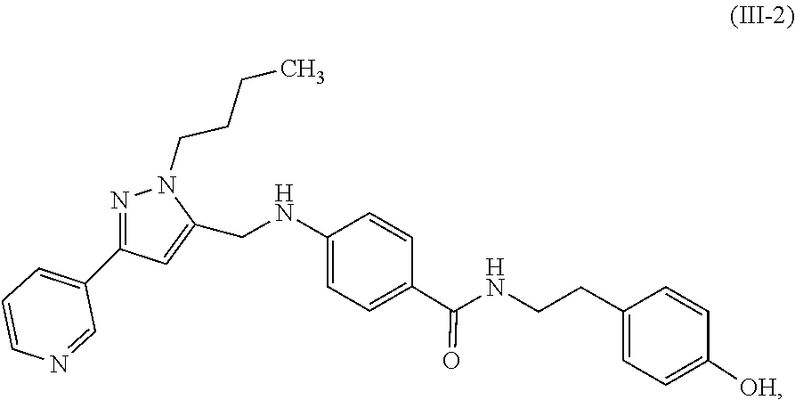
C1(C2=CC=CN=C2)=NN(CCCC)C(CNC2=CC=C(C(=O)NCCC3=CC=C([OH])C=C3)C=C2)=C1
